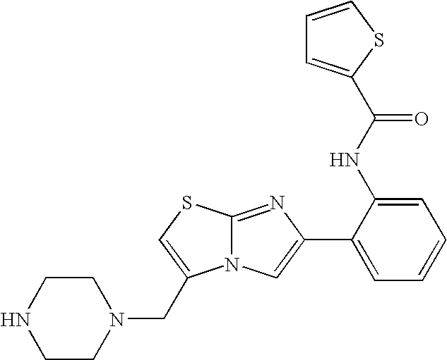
N12C(=NC(C3=CC=CC=C3NC(=O)C3=CC=CS3)=C1)SC=C2CN1CCNCC1
